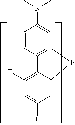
C1=C2C(=C(F)C=C1F)C1=N(C=C(N(C)C)C=C1)[Ir]2
